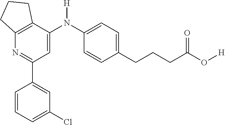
C1(C2=CC(Cl)=CC=C2)=NC2=C(C(N(C3=CC=C(CCCC(O[H])=O)C=C3)[H])=C1)CCC2
